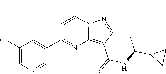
C12=C(C(=O)NC(C3CC3)C)C=NN1C(C)=CC(C1=CC(Cl)=CN=C1)=N2
